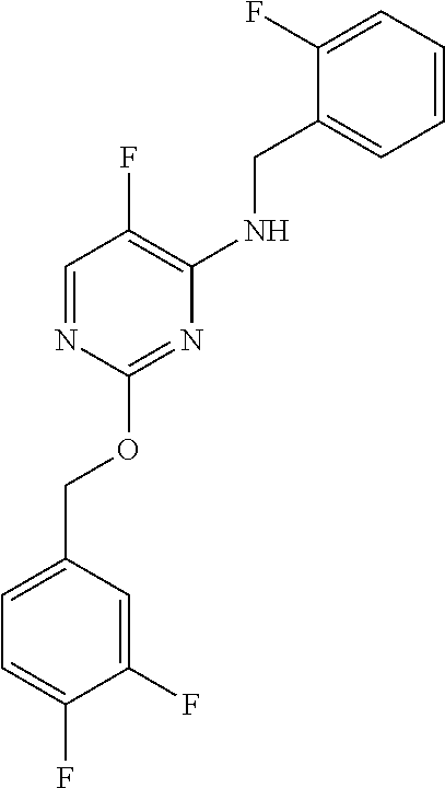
C1=C(COC2=NC(NCC3=CC=CC=C3F)=C(F)C=N2)C=C(F)C(F)=C1
